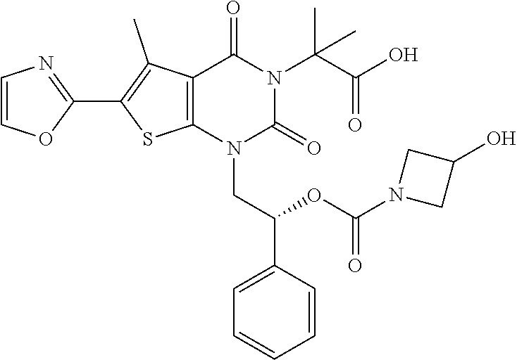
C12=C(N(CC(C3=CC=CC=C3)OC(N3CC(O)C3)=O)C(=O)N(C(C(O)=O)(C)C)C1=O)SC(C1=NC=CO1)=C2C
